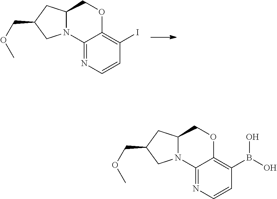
C12N(C3=NC=CC(I)=C3OC1)CC(COC)C2.C12N(C3=NC=CC(B(O)O)=C3OC1)CC(COC)C2
